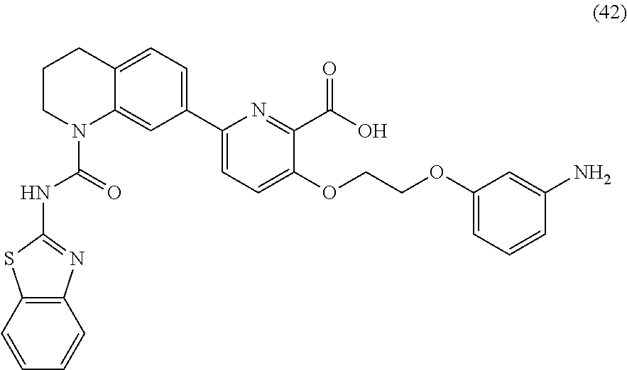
C1CN(C(NC2=NC3=C(S2)C=CC=C3)=O)C2=CC(C3=CC=C(OCCOC4=CC=CC(N)=C4)C(C(O)=O)=N3)=CC=C2C1
